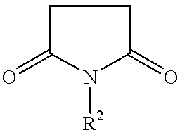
C1(=O)CCC(=O)N1[R2]
